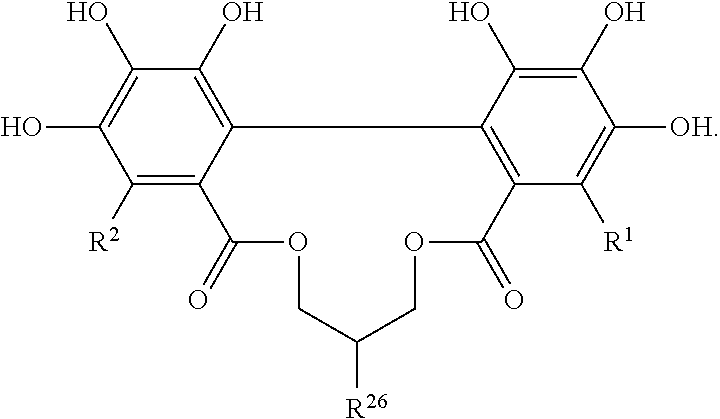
C1([R2])=C2C(=C(O)C(O)=C1O)C1=C(C(=O)OCC([R26])COC2=O)C([R1])=C([OH])C(O)=C1O
